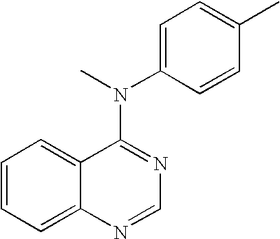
C1=CC=C2C(=C1)C(N(C1=CC=C(C)C=C1)C)=NC=N2
